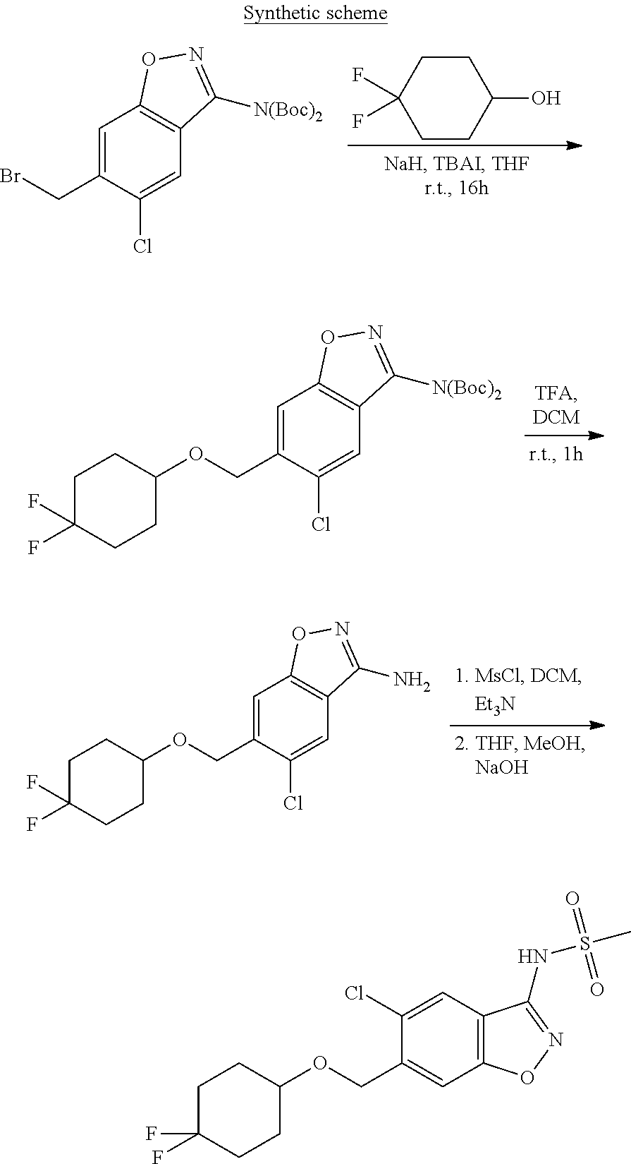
C1=C(CBr)C(Cl)=CC2=C1ON=C2[N(Boc)2].C1(O)CCC(F)(F)CC1.C1=C(COC2CCC(F)(F)CC2)C(Cl)=CC2=C1ON=C2[N(Boc)2].C1=C(COC2CCC(F)(F)CC2)C(Cl)=CC2=C1ON=C2N.C1(Cl)=CC2=C(C=C1COC1CCC(F)(F)CC1)ON=C2NS(C)(=O)=O
